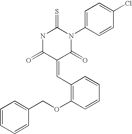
N1C(=O)C(=CC2=C(OCC3=CC=CC=C3)C=CC=C2)C(=O)N(C2=CC=C(Cl)C=C2)C1=S
